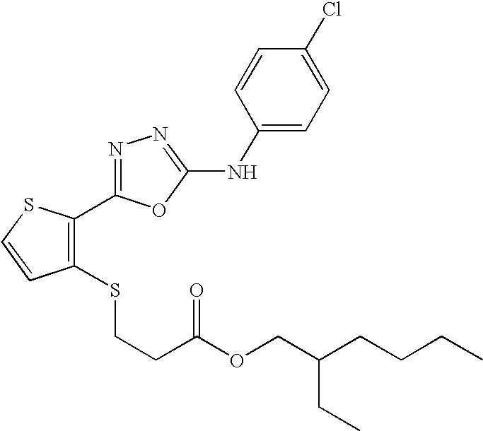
N1=C(C2=C(SCCC(=O)OCC(CC)CCCC)C=CS2)OC(NC2=CC=C(Cl)C=C2)=N1
